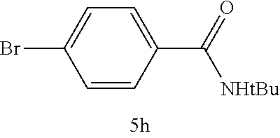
C1=C(Br)C=CC(C(=O)[NHtBu])=C1
